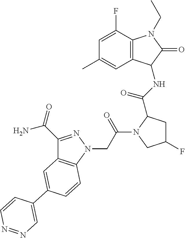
C12=C(N(CC)C(=O)C1NC(=O)C1CC(F)CN1C(CN1N=C(C(=O)N)C3=C1C=CC(C1=CN=NC=C1)=C3)=O)C(F)=CC(C)=C2
